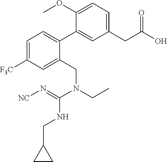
C1=C(OC)C(C2=CC=C([F3C])C=C2CN(CC)C(=N[NC])NCC2CC2)=CC(CC(O)=O)=C1
